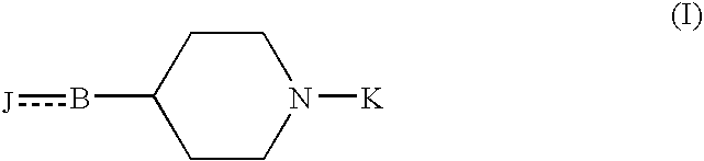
C1CN([K])CCC1b[J]
